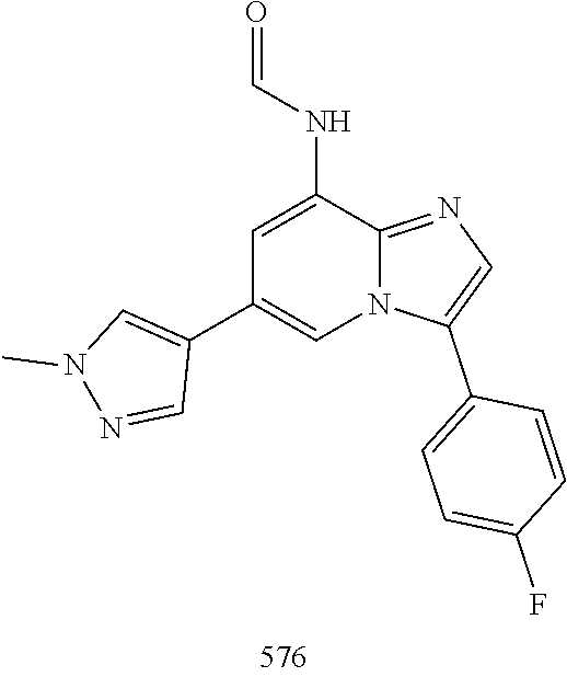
CN1C=C(C2=CN3C(=NC=C3C3=CC=C(F)C=C3)C(NC=O)=C2)C=N1
